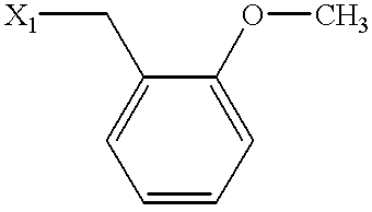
C1=CC=C(OC)C(C[X1])=C1
